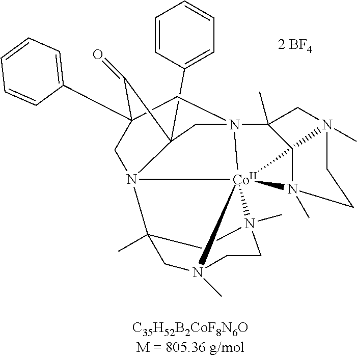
C12(C3=CC=CC=C3)C(=O)C3(C4=CC=CC=C4)CN4(C5(C)CN6(C)[Co]478(N1(C3)C1(C)CN7(C)CCN8(C)C1)N(C)(C5)CC6)C2
